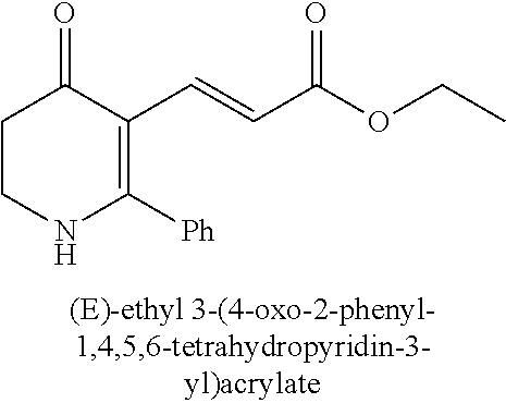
C1CNC([Ph])=C(C=CC(OCC)=O)C1=O
